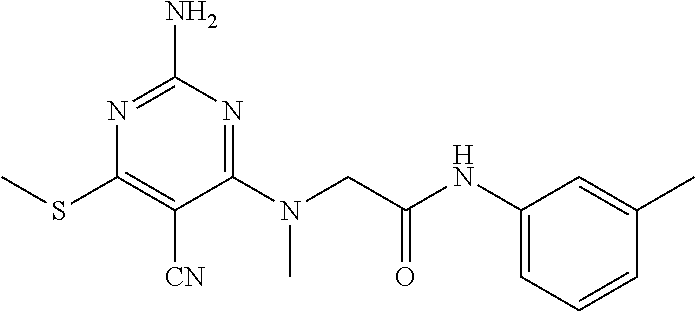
N1=C(N)N=C(N(CC(NC2=CC=CC(C)=C2)=O)C)C([CN])=C1SC
